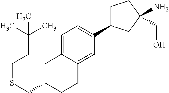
S(CC1CC2=CC=C(C3CCC(N)(CO)C3)C=C2CC1)CCC(C)(C)C
